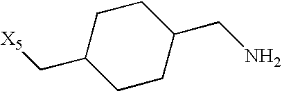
C1C(C[X5])CCC(CN)C1
